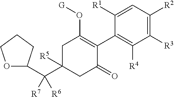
C1C(C(C2OCCC2)([R7])[R6])([R5])CC(=O)C(C2=C([R4])C([R3])=C([R2])C=C2[R1])=C1O[G]
